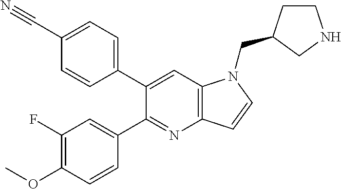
C1(C2=CC=C(C#N)C=C2)=CC2=C(N=C1C1=CC(F)=C(OC)C=C1)C=CN2CC1CCNC1
